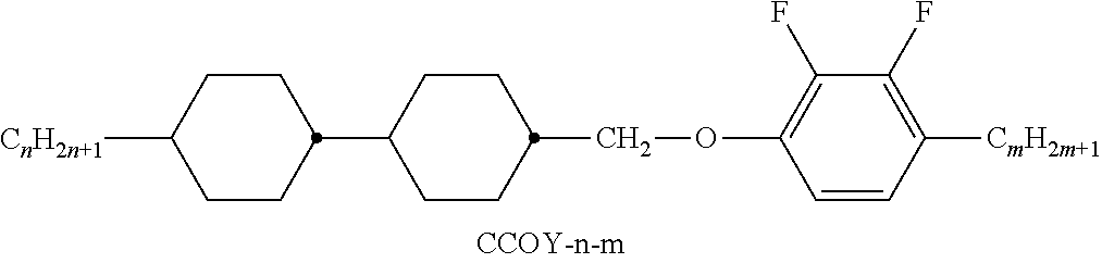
[CnH2n+1]C1CCC(C2CCC(COC3=C(F)C(F)=C([CmH2m+1])C=C3)CC2)CC1
